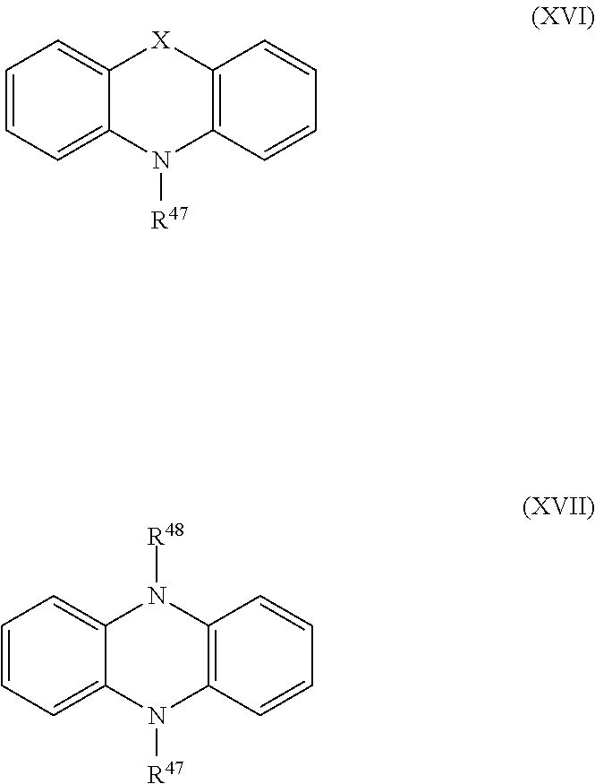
C1=CC=C2C(=C1)[X]C1=C(N2[R47])C=CC=C1.C1=CC=C2C(=C1)N([R48])C1=C(N2[R47])C=CC=C1
